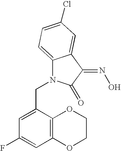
C1(CN2C3=CC=C(Cl)C=C3C(=NO)C2=O)=CC(F)=CC2=C1OCCO2
